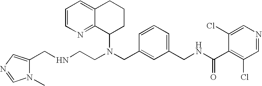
N(CC1=CC(CNC(C2=C(Cl)C=NC=C2Cl)=O)=CC=C1)(C1CCCC2=CC=CN=C12)CCNCC1=CN=CN1C
